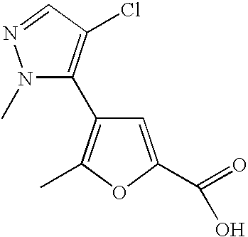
C1(C2=C(Cl)C=NN2C)=C(C)OC(C(=O)O)=C1
